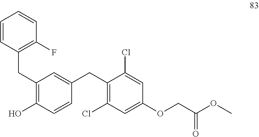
C1=CC(CC2=C(O)C=CC(CC3=C(Cl)C=C(OCC(OC)=O)C=C3Cl)=C2)=C(F)C=C1
